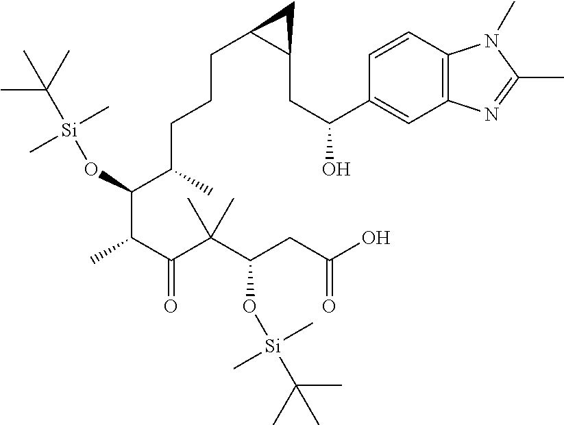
C(C(C(C(C(CC(O)=O)O[Si](C(C)(C)C)(C)C)(C)C)=O)C)(C(CCCC1C(CC(O)C2=CC3=C(C=C2)N(C)C(C)=N3)C1)C)O[Si](C(C)(C)C)(C)C
